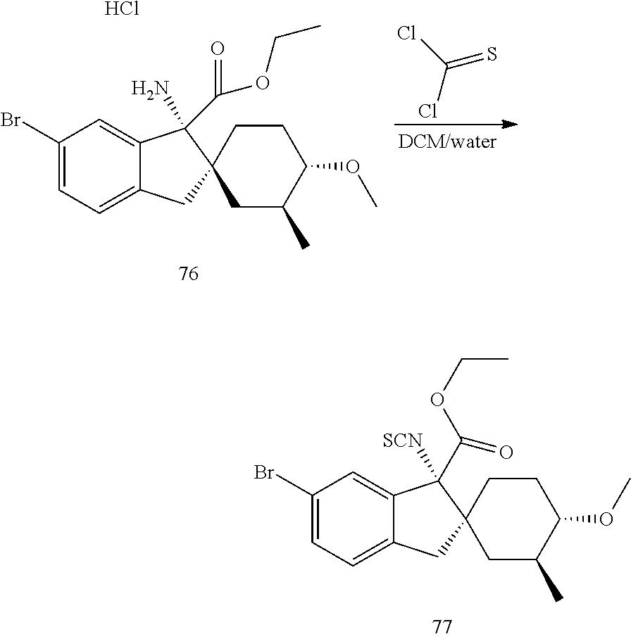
C1(Br)=CC=C2C(=C1)C(N)(C(=O)OCC)C1(C2)CC(C)C(OC)CC1.Cl.ClC(Cl)=S.C1(Br)=CC=C2C(=C1)C([SCN])(C(OCC)=O)C1(C2)CC(C)C(OC)CC1
